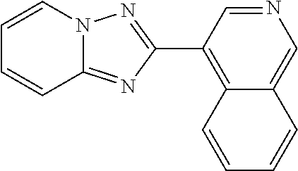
C1(C2=C3C(=CN=C2)C=CC=C3)=NN2C(=N1)C=CC=C2
